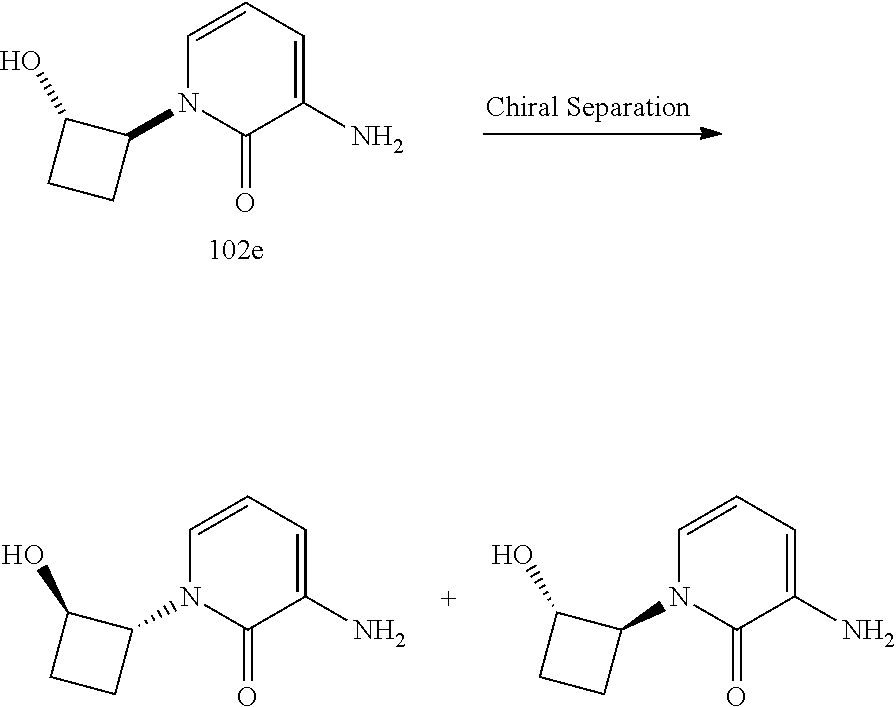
C1=CC=C(N)C(=O)N1C1C(O)CC1.C1=CC=C(N)C(=O)N1C1C(O)CC1.C1=CC=C(N)C(=O)N1C1C(O)CC1
